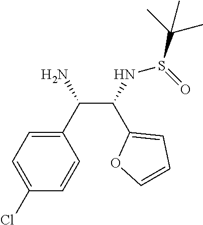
C(C(NS(C(C)(C)C)=O)C1=CC=CO1)(C1=CC=C(Cl)C=C1)N
